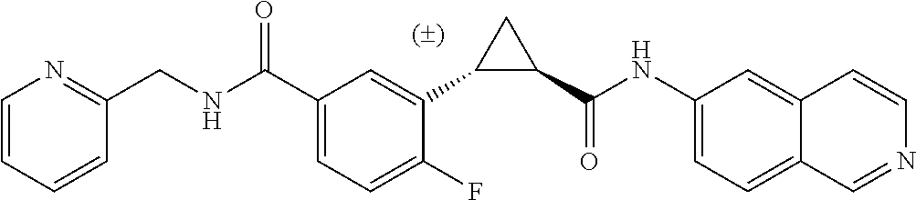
C1(C(NC2=CC=C3C(=C2)C=CN=C3)=O)CC1C1=CC(C(NCC2=NC=CC=C2)=O)=CC=C1F
